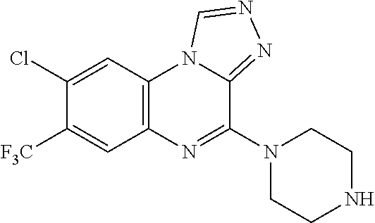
C12=C(C=C(Cl)C([F3C])=C1)N1C(=NN=C1)C(N1CCNCC1)=N2
